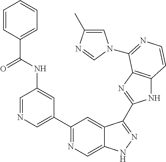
C1=NC=C(C2=NC=C3C(=C2)C(C2=NC4=C(N2)C=CN=C4N2C=C(C)N=C2)=NN3)C=C1NC(C1=CC=CC=C1)=O
